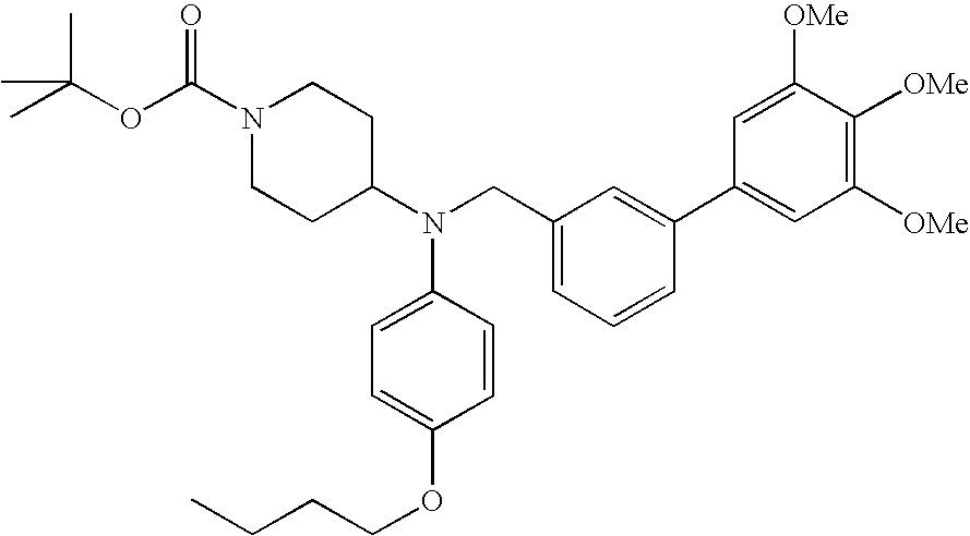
N1(C(OC(C)(C)C)=O)CCC(N(CC2=CC=CC(C3=CC([OMe])=C([OMe])C([OMe])=C3)=C2)C2=CC=C(OCCCC)C=C2)CC1
